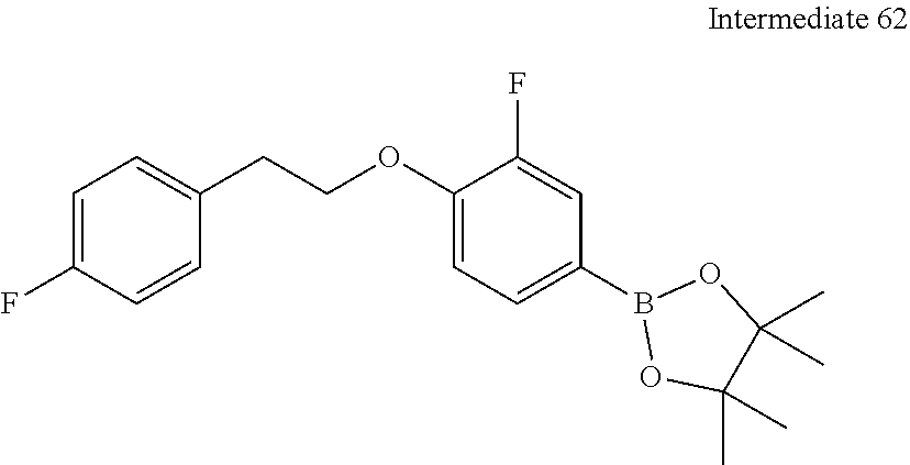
C1=C(F)C=CC(CCOC2=CC=C(B3OC(C)(C)C(C)(C)O3)C=C2F)=C1
